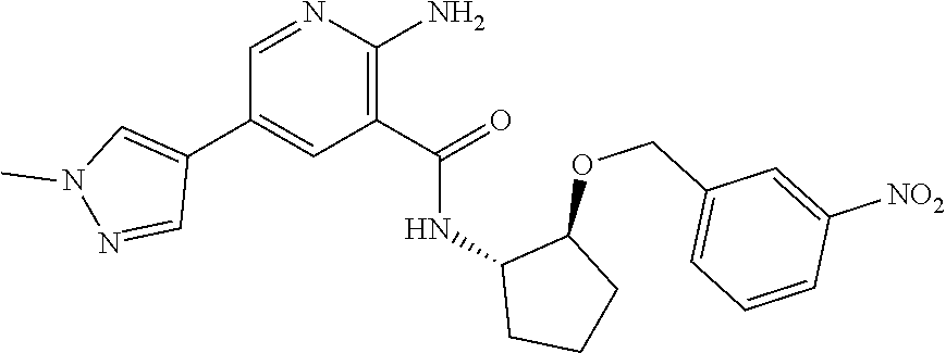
C1=NC(N)=C(C(=O)NC2CCCC2OCC2=CC=CC([NO2])=C2)C=C1C1=CN(C)N=C1
